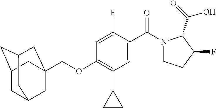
C(OC1=C(C2CC2)C=C(C(=O)N2CCC(F)C2C(O)=O)C(F)=C1)C12CC3CC(CC(C1)C3)C2
